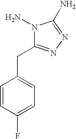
C1=CC(F)=CC=C1CC1=NN=C(N)N1N
